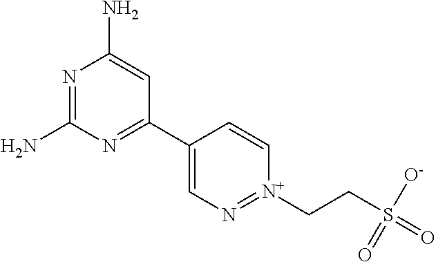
N1=C(N)N=C(C2=CN=[N+](CCS(=O)([O-])=O)C=C2)C=C1N
